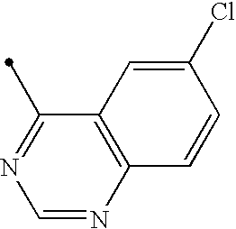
C12=C(N=CN=C1C)C=CC(Cl)=C2
